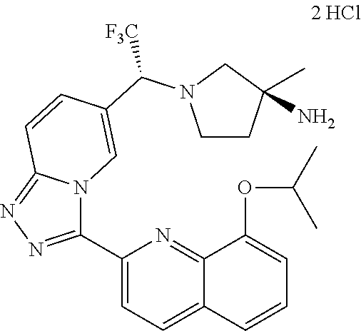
C1(C2=NN=C3N2C=C(C([F3C])N2CCC(N)(C)C2)C=C3)=CC=C2C(=N1)C(OC(C)C)=CC=C2
